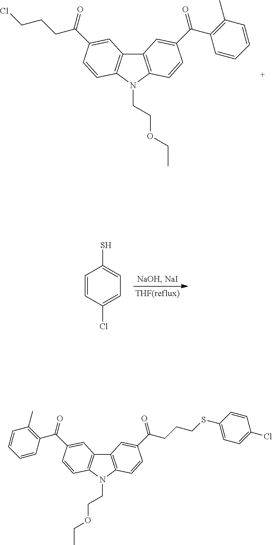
C12=C(N(CCOCC)C3=C1C=C(C(CCCCl)=O)C=C3)C=CC(C(C1=C(C)C=CC=C1)=O)=C2.C1=CC(Cl)=CC=C1S.C12=C(N(CCOCC)C3=C1C=C(C(C1=C(C)C=CC=C1)=O)C=C3)C=CC(C(CCCSC1=CC=C(Cl)C=C1)=O)=C2
